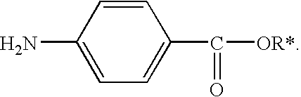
C1=C(C([OR*])=O)C=CC(N)=C1
